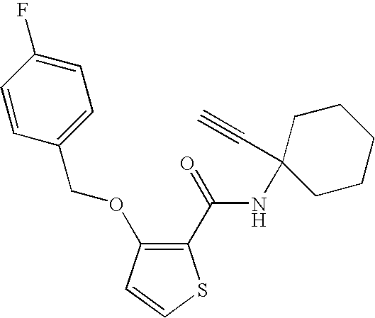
C1(C(NC2(C#C)CCCCC2)=O)=C(OCC2=CC=C(F)C=C2)C=CS1
